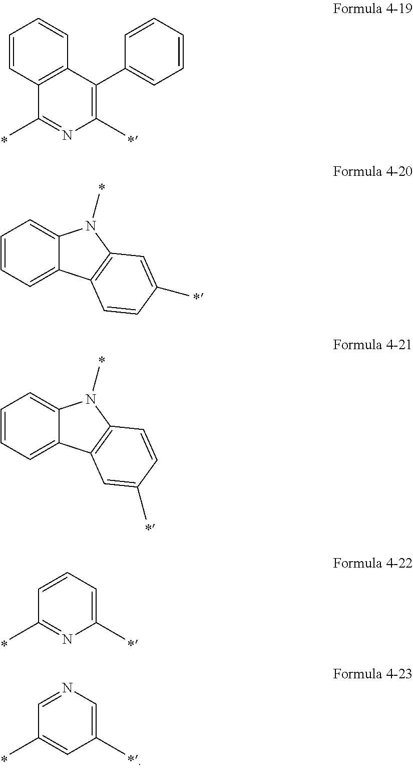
C1=CC2=C(C=C1)C(C1=CC=CC=C1)=C(C)N=C2C.C1=CC=C2C(=C1)N(C)C1=C2C=CC(C)=C1.C1=CC=C2C(=C1)N(C)C1=C2C=C(C)C=C1.C1=CC=C(C)N=C1C.C1=NC=C(C)C=C1C
